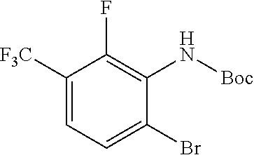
C1([F3C])=CC=C(Br)C(N[Boc])=C1F
